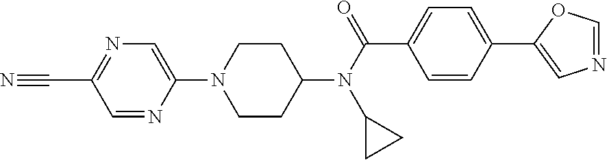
C1CC(N(C(C2=CC=C(C3=CN=CO3)C=C2)=O)C2CC2)CCN1C1=CN=C(C#N)C=N1
